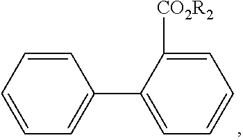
C1=CC=CC=C1C1=CC=CC=C1[CO2R2]
